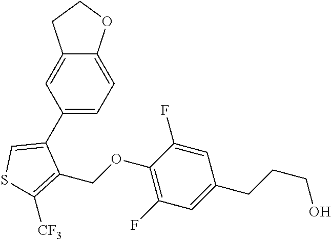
C1(C2=CSC([CF3])=C2COC2=C(F)C=C(CCCO)C=C2F)=CC=C2C(=C1)CCO2
